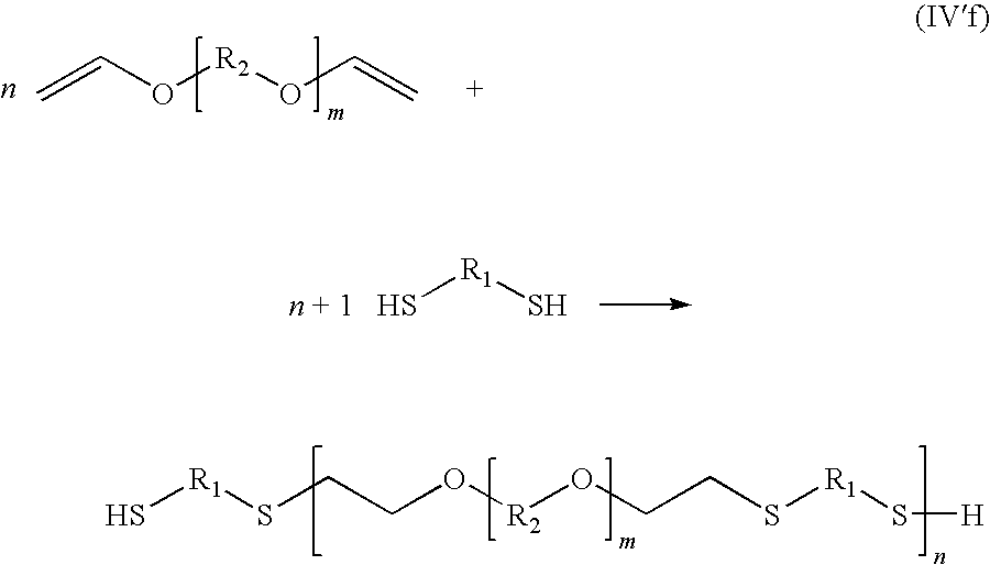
C=CO[R2]OC=C.S[R1]S.S[R1]SCCO[R2]OCCS[R1]S[H]
